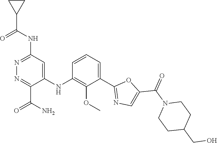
C1=CC=C(C2=NC=C(C(N3CCC(CO)CC3)=O)O2)C(OC)=C1NC1=CC(NC(C2CC2)=O)=NN=C1C(N)=O
